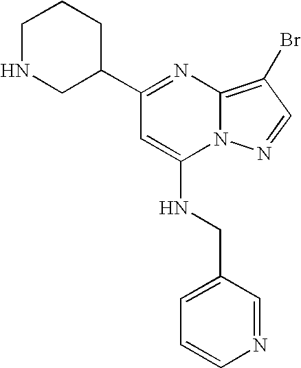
C1NCC(C2=NC3=C(Br)C=NN3C(NCC3=CC=CN=C3)=C2)CC1
